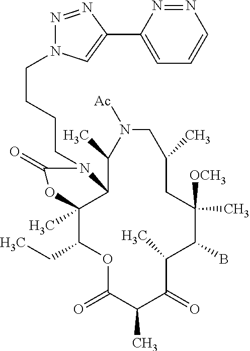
O1C(=O)C(C)C(=O)C(C)C(B)C([OCH3])(C)CC(C)CN([Ac])C(C)C2C(C)(C1CC)OC(=O)N2CCCCN1N=NC(C2=CC=CN=N2)=C1
